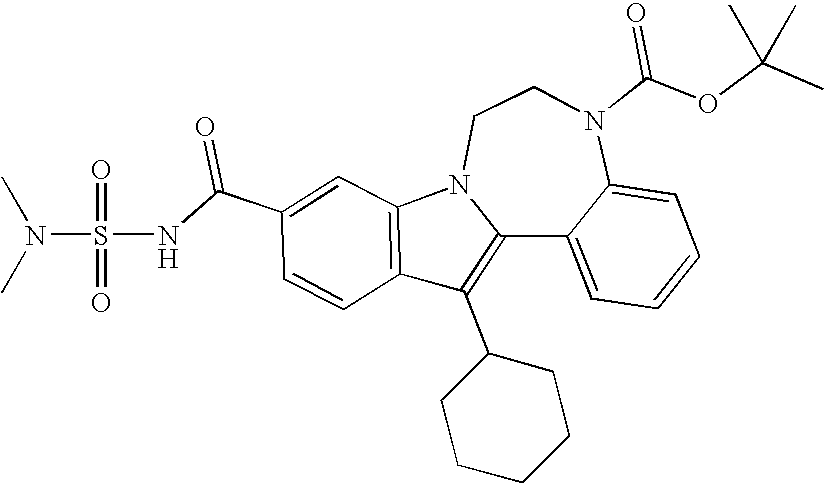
C1(C(NS(N(C)C)(=O)=O)=O)=CC2=C(C=C1)C(C1CCCCC1)=C1N2CCN(C(=O)OC(C)(C)C)C2=CC=CC=C12
